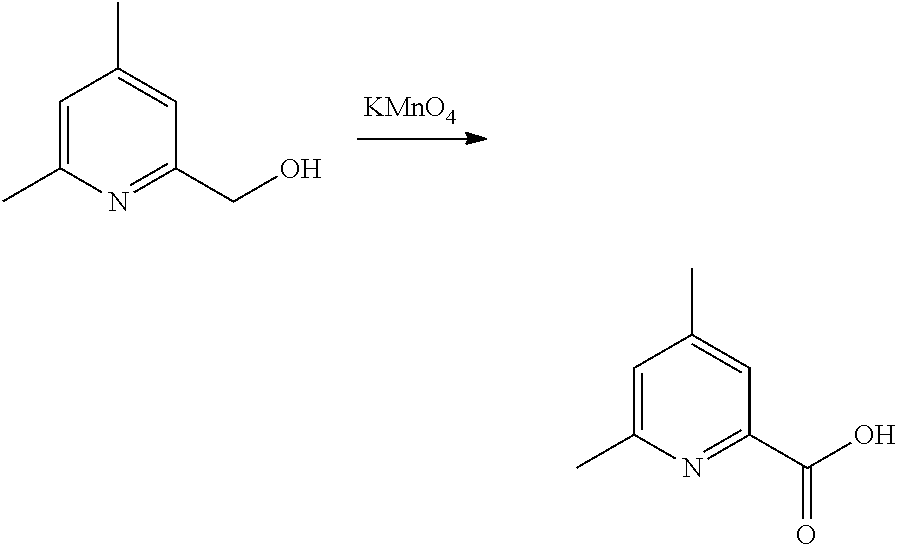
[KMnO4].C1=C(C)N=C(CO)C=C1C.C1=C(C)N=C(C(O)=O)C=C1C
